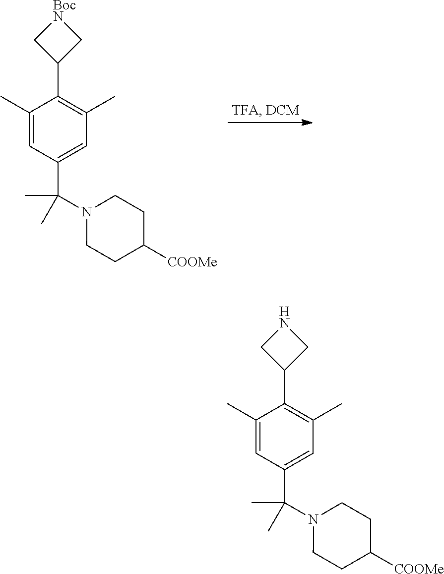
C1(C)=CC(C(C)(N2CCC([COOMe])CC2)C)=CC(C)=C1C1C[BocN]C1.C1(C)=CC(C(C)(N2CCC([COOMe])CC2)C)=CC(C)=C1C1CNC1
